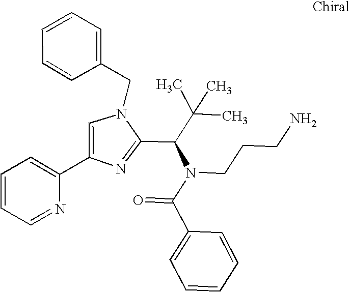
N1(CC2=CC=CC=C2)C=C(C2=CC=CC=N2)N=C1C(C(C)(C)C)N(C(C1=CC=CC=C1)=O)CCCN
